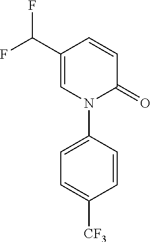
C1=C(C(F)F)C=CC(=O)N1C1=CC=C([CF3])C=C1
